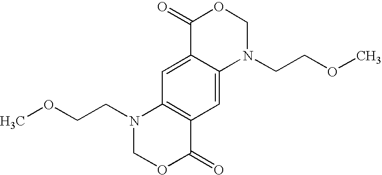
C1=C2C(=CC3=C1N(CCOC)COC3=O)N(CCOC)COC2=O
